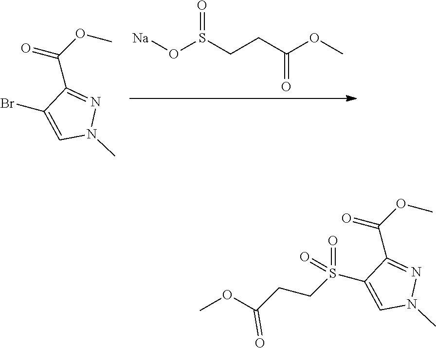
[Na]OS(CCC(OC)=O)=O.BrC1=CN(C)N=C1C(OC)=O.O=S(=O)(CCC(OC)=O)C1=CN(C)N=C1C(OC)=O
